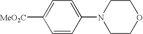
C1=CC(N2CCOCC2)=CC=C1[MeO2C]
